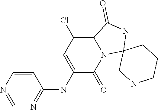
C1=CN=CN=C1NC1=CC(Cl)=C2N(C1=O)C1(NC2=O)CNCCC1
